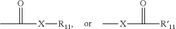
C[X]C([R11])=O.CC([X][R11])=O
